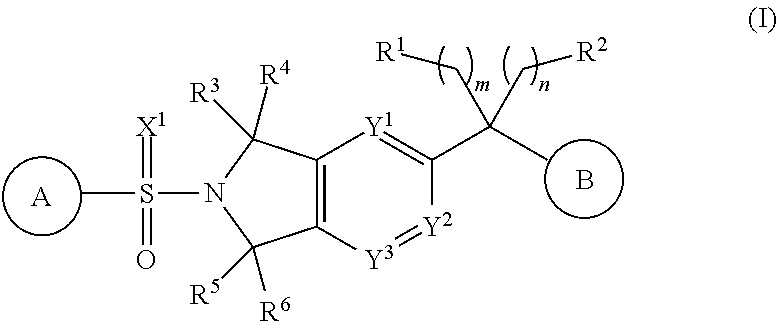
C12=C([Y3]=[Y2]C(C(C)(C[R2])C[R1])=[Y1]1)C([R6])([R5])N(S(C)(=[X1])=O)C2([R4])[R3].[A].B
